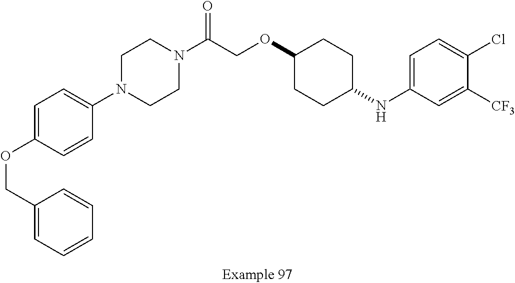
C1=C(OCC2=CC=CC=C2)C=CC(N2CCN(C(COC3CCC(NC4=CC=C(Cl)C([CF3])=C4)CC3)=O)CC2)=C1
